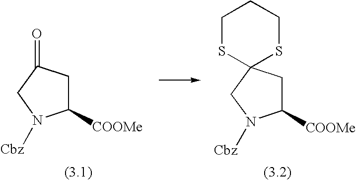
C1C([COOMe])N([Cbz])CC1=O.C1C([COOMe])N([Cbz])CC12SCCCS2
